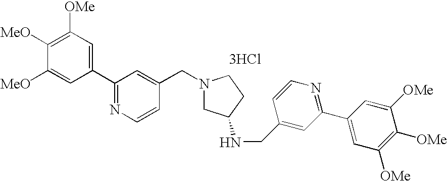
C1(C2=NC=CC(CN3CC(NCC4=CC(C5=CC([OMe])=C([OMe])C([OMe])=C5)=NC=C4)CC3)=C2)=CC([OMe])=C([MeO])C([MeO])=C1.[3HCl]
